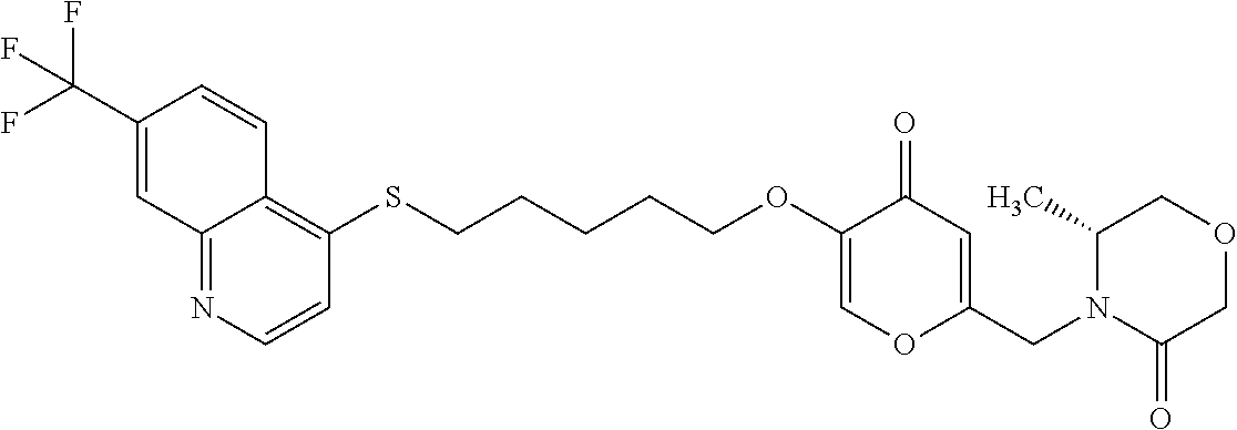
C12=NC=CC(SCCCCCOC3=COC(CN4C(=O)COCC4C)=CC3=O)=C1C=CC(C(F)(F)F)=C2
